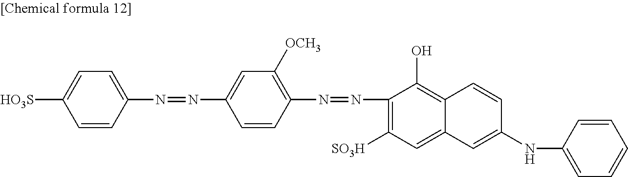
[HO3S]C1=CC=C(N=NC2=CC([OCH3])=C(N=NC3=C([SO3H])C=C4C(=C3O)C=CC(NC3=CC=CC=C3)=C4)C=C2)C=C1
